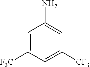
C1=C([F3C])C=C([CF3])C=C1N
